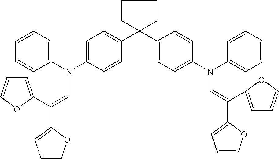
C1=CC=C(N(C2=CC=C(C3(C4=CC=C(N(C5=CC=CC=C5)C=C(C5=CC=CO5)C5=CC=CO5)C=C4)CCCC3)C=C2)C=C(C2=CC=CO2)C2=CC=CO2)C=C1
